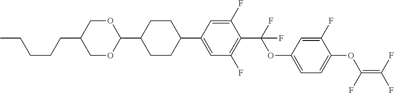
O(C(C1=C(F)C=C(C2CCC(C3OCC(CCCCC)CO3)CC2)C=C1F)(F)F)C1=CC=C(OC(=C(F)F)F)C(F)=C1
